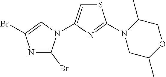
N1=C(Br)N(C2=CSC(N3CC(C)OCC3C)=N2)C=C1Br
